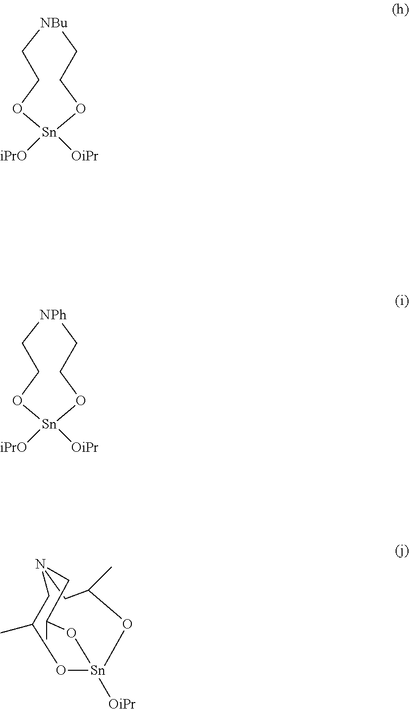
O([Sn]([OiPr])([iPrO])OCC[Bu])CCN.O([Sn]([OiPr])([iPrO])OCC[Ph])CCN.[Sn]12([OiPr])OC(C)CN(CC(C)O1)CC(C)O2
